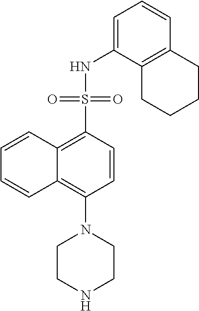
C1=CC2=C(S(=O)(NC3=CC=CC4=C3CCCC4)=O)C=CC(N3CCNCC3)=C2C=C1
